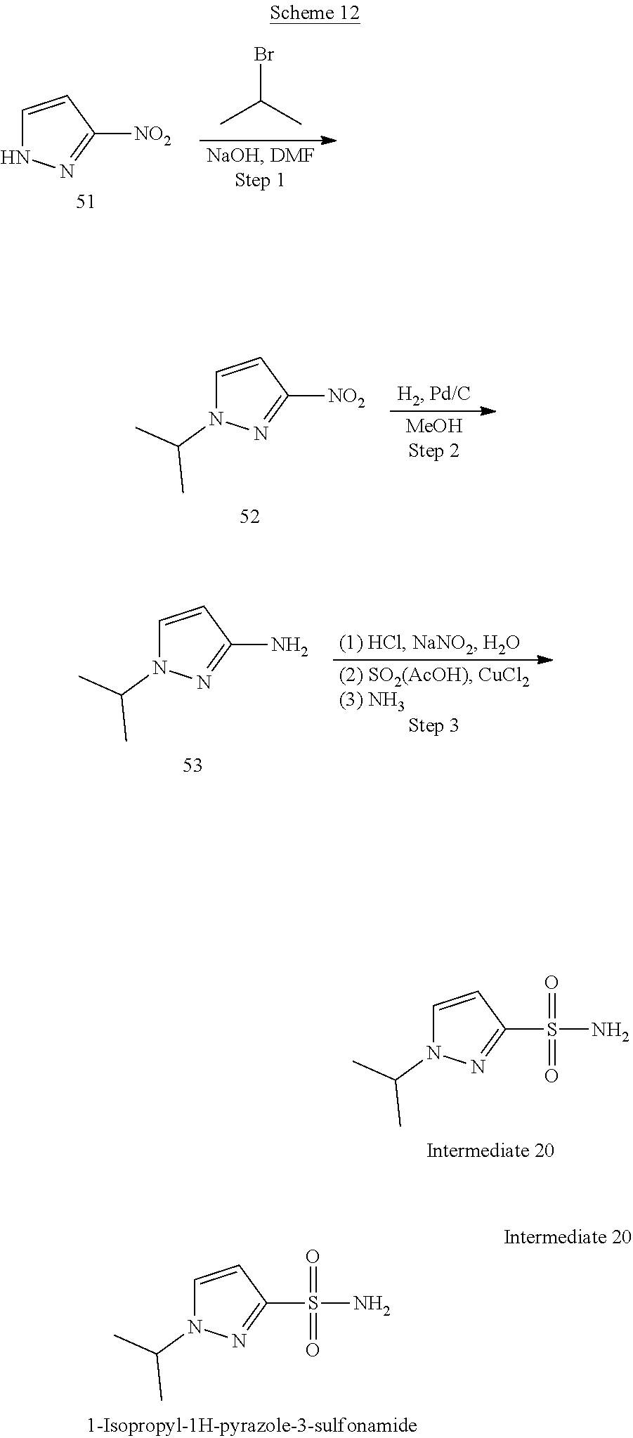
O=S(=O)(N)C1=NN(C(C)C)C=C1.O=S(=O)(N)C1=NN(C(C)C)C=C1.BrC(C)C.[NO2]C1=NNC=C1.[NO2]C1=NN(C(C)C)C=C1.NC1=NN(C(C)C)C=C1
